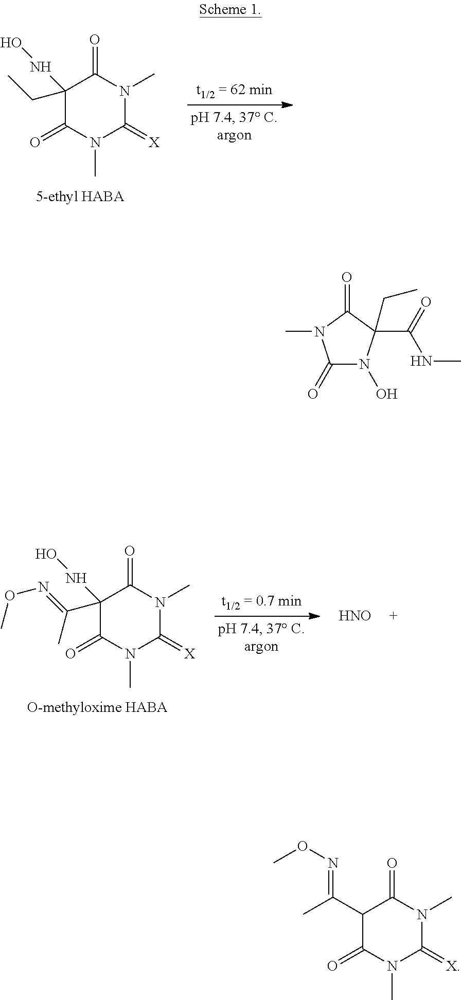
C1(C(=NOC)C)C(=O)N(C)C(=[X])N(C)C1=O.C1(NO)(CC)C(=O)N(C)C(=[X])N(C)C1=O.C1(NO)(C(=NOC)C)C(=O)N(C)C(=[X])N(C)C1=O.[HNO].C1(=O)N(O)C(C(=O)NC)(CC)C(=O)N1C
